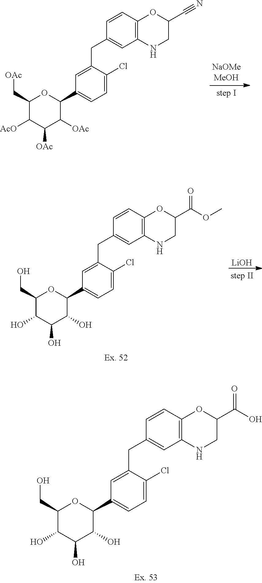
C1(CO)C(O)C(O)C(O)C(C2=CC=C(Cl)C(CC3=CC4=C(C=C3)OC(C(O)=O)CN4)=C2)O1.C1(C[OAc])C([AcO])C([OAc])C([OAc])C(C2=CC=C(Cl)C(CC3=CC4=C(C=C3)OC(C#N)CN4)=C2)O1.C1(CO)C(O)C(O)C(O)C(C2=CC=C(Cl)C(CC3=CC4=C(C=C3)OC(C(OC)=O)CN4)=C2)O1.[LiOH]
